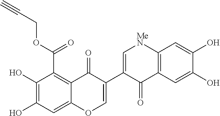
C1(O)=C(O)C=C2C(=C1C(OCC#C)=O)C(=O)C(C1=C[MeN]C3=C(C1=O)C=C(O)C(O)=C3)=CO2
